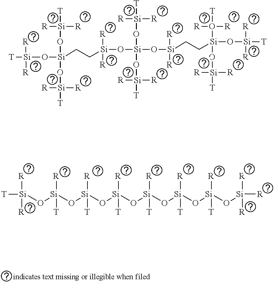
[Si]([T])([R])([R])O[Si](O[Si]([R])([R])[T])(O[Si]([R])([R])[T])CC[Si]([R])([R])O[Si](O[Si]([R])([R])CC[Si](O([R])([R])[T])(O[Si]([T])([R])[R])O[Si]([R])([R])[T])(O[Si]([T])([R])[R])O[Si]([T])([R])[R].[Si](O[Si](O[Si](O[Si](O[Si](O[Si](O[Si](O[Si]([R])([R])[R])([R])[T])([R])[T])([R])[T])([R])[T])([R])[T])([R])[T])([R])([R])[T]
